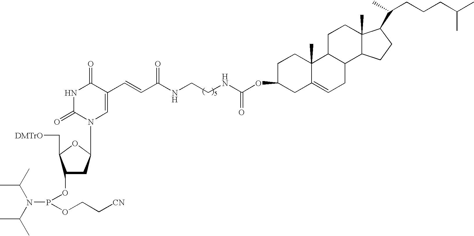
O(C1CC2=CCC3C(C2(C)CC1)CCC1(C)C3CCC1C(CCCC(C)C)C)C(NCCNC(C=CC1=CN(C2CC(OP(OCC[CN])N(C(C)C)C(C)C)C(C[DMTrO])O2)C(=O)NC1=O)=O)=O
